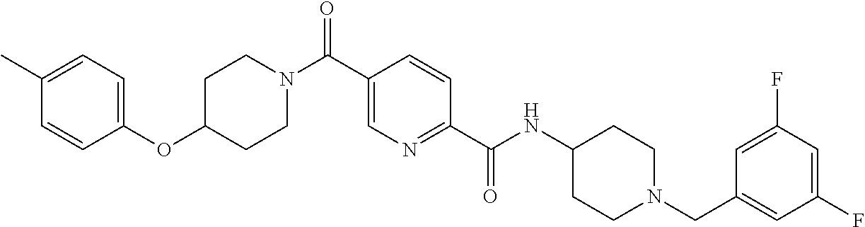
C1C(OC2=CC=C(C)C=C2)CCN(C(C2=CN=C(C(NC3CCN(CC4=CC(F)=CC(F)=C4)CC3)=O)C=C2)=O)C1
